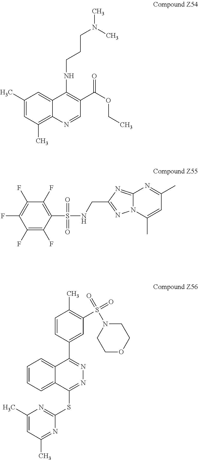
C1(F)=C(F)C(S(NCC2=NN3C(=N2)N=C(C)C=C3C)(=O)=O)=C(F)C(F)=C1F.CN(C)CCCNC1=C(C(OCC)=O)C=NC2=C(C)C=C(C)C=C21.C1=CC=C2C(=C1)C(C1=CC(S(=O)(=O)N3CCOCC3)=C(C)C=C1)=NN=C2SC1=NC(C)=CC(C)=N1
